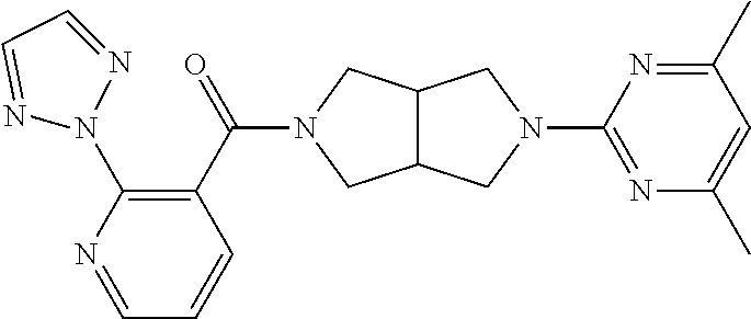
C1(C(=O)N2CC3C(C2)CN(C2=NC(C)=CC(C)=N2)C3)=C(N2N=CC=N2)N=CC=C1
